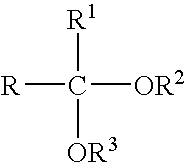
[R]C([OR2])([R1])[OR3]
